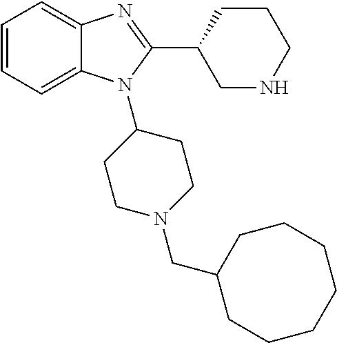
C1=CC=C2C(=C1)N=C(C1CCCNC1)N2C1CCN(CC2CCCCCCC2)CC1
